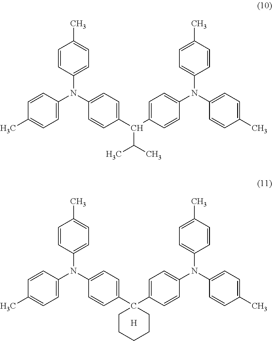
C1=C(N(C2=CC=C(C3(C4=CC=C(N(C5=CC=C(C)C=C5)C5=CC=C(C)C=C5)C=C4)CCCCC3)C=C2)C2=CC=C(C)C=C2)C=CC(C)=C1.[H].C1=C(N(C2=CC=C(C(C3=CC=C(N(C4=CC=C(C)C=C4)C4=CC=C(C)C=C4)C=C3)C(C)C)C=C2)C2=CC=C(C)C=C2)C=CC(C)=C1
